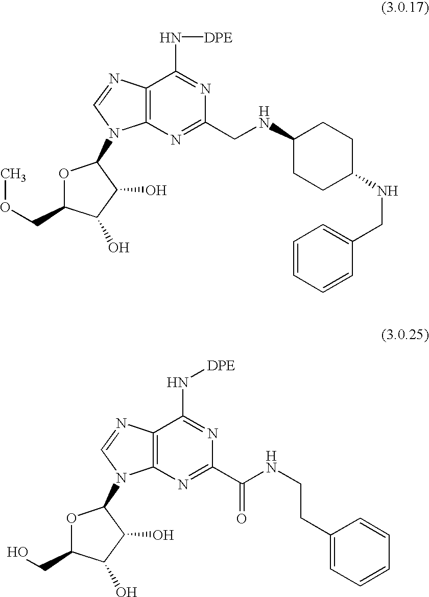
C12=C(N=C(CNC3CCC(NCC4=CC=CC=C4)CC3)N=C1N[DPE])N(C1OC(COC)C(O)C1O)C=N2.C12=C(N=C(C(NCCC3=CC=CC=C3)=O)N=C1N[DPE])N(C1OC(CO)C(O)C1O)C=N2
